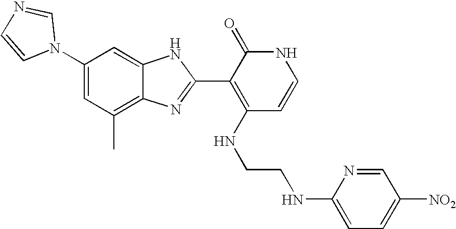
C1(C)=C2C(=CC(N3C=NC=C3)=C1)NC(C1=C(NCCNC3=CC=C([NO2])C=N3)C=CNC1=O)=N2
